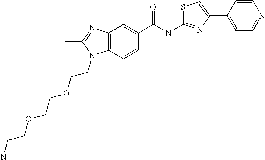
C12=C(C=CC(C(NC3=NC(C4=CC=NC=C4)=CS3)=O)=C1)N(CCOCCOCCN)C(C)=N2
